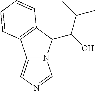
N12C(=CN=C1)C1=C(C2C(O)C(C)C)C=CC=C1
